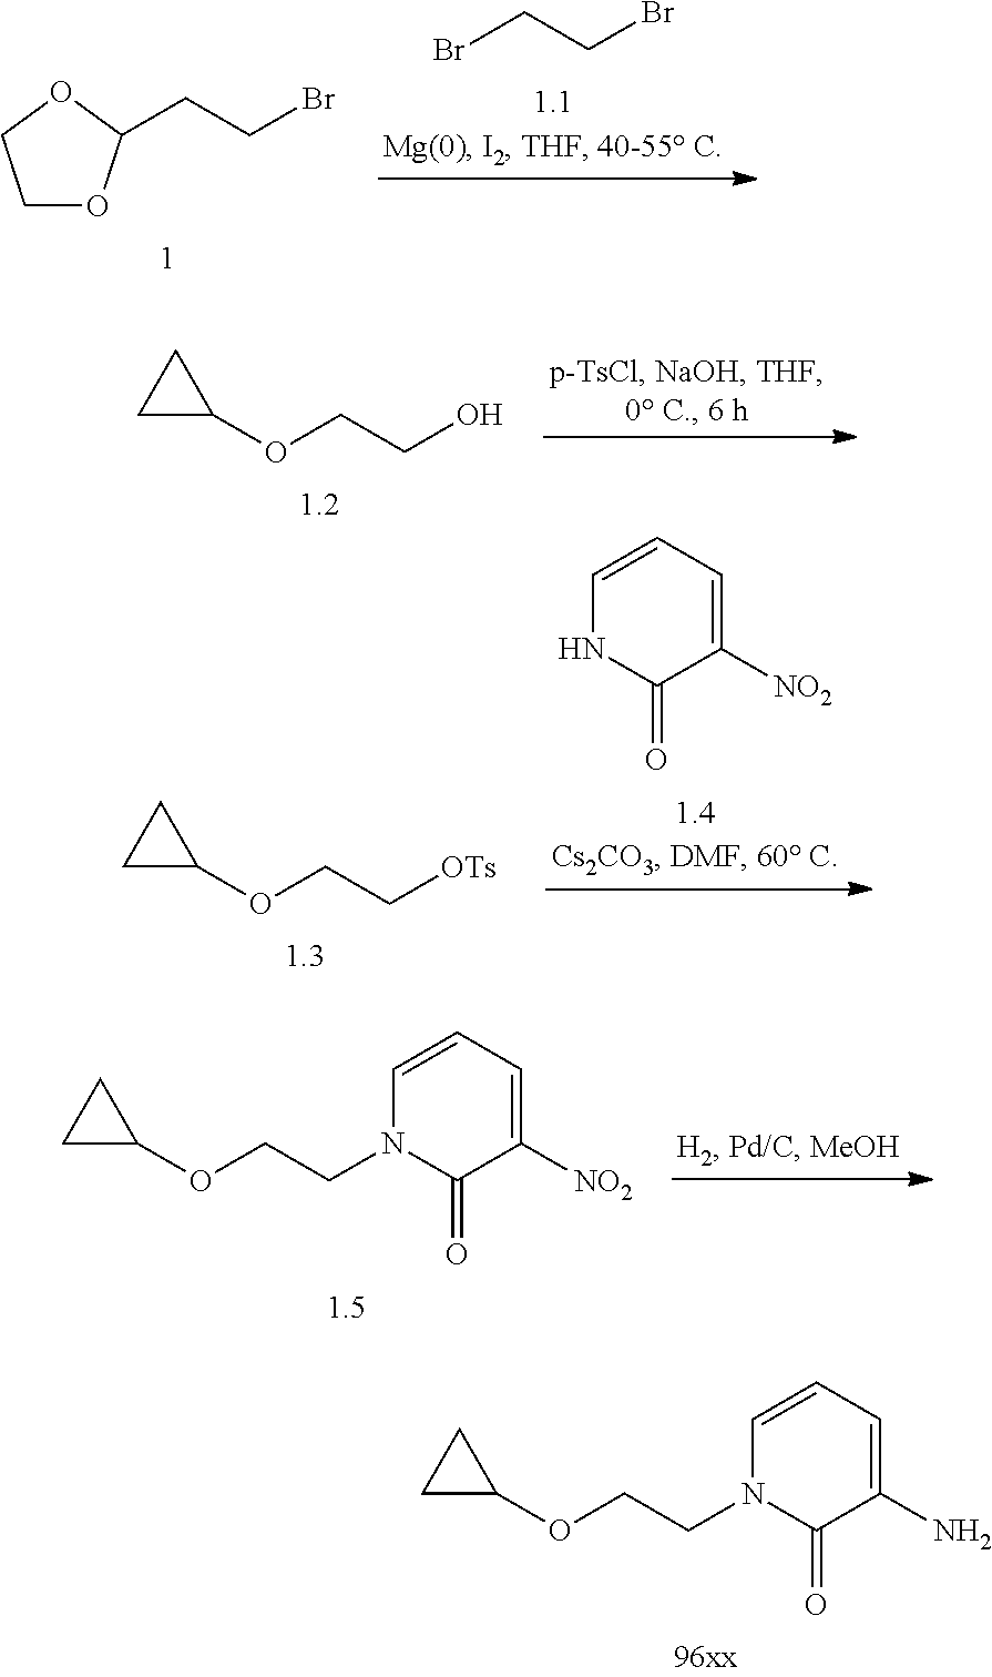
C1(OCCN2C(=O)C(N)=CC=C2)CC1.BrCCBr.C1OC(CCBr)OC1.C1(OCCO)CC1.C1(OCC[OTs])CC1.C1=CC=C([NO2])C(=O)N1.C1(OCCN2C(=O)C([NO2])=CC=C2)CC1
